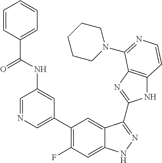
C1=C(C2=C(F)C=C3C(=C2)C(C2=NC4=C(N2)C=CN=C4N2CCCCC2)=NN3)C=C(NC(=O)C2=CC=CC=C2)C=N1
